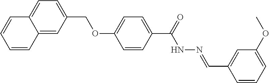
C12=CC(COC3=CC=C(C(=O)NN=CC4=CC(OC)=CC=C4)C=C3)=CC=C1C=CC=C2
